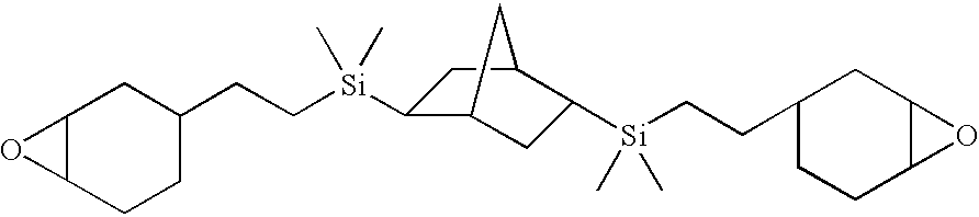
C12C(CCC(CC[Si](C)(C)C3C4CC([Si](C)(C)CCC5CCC6C(C5)O6)C(C3)C4)C1)O2
